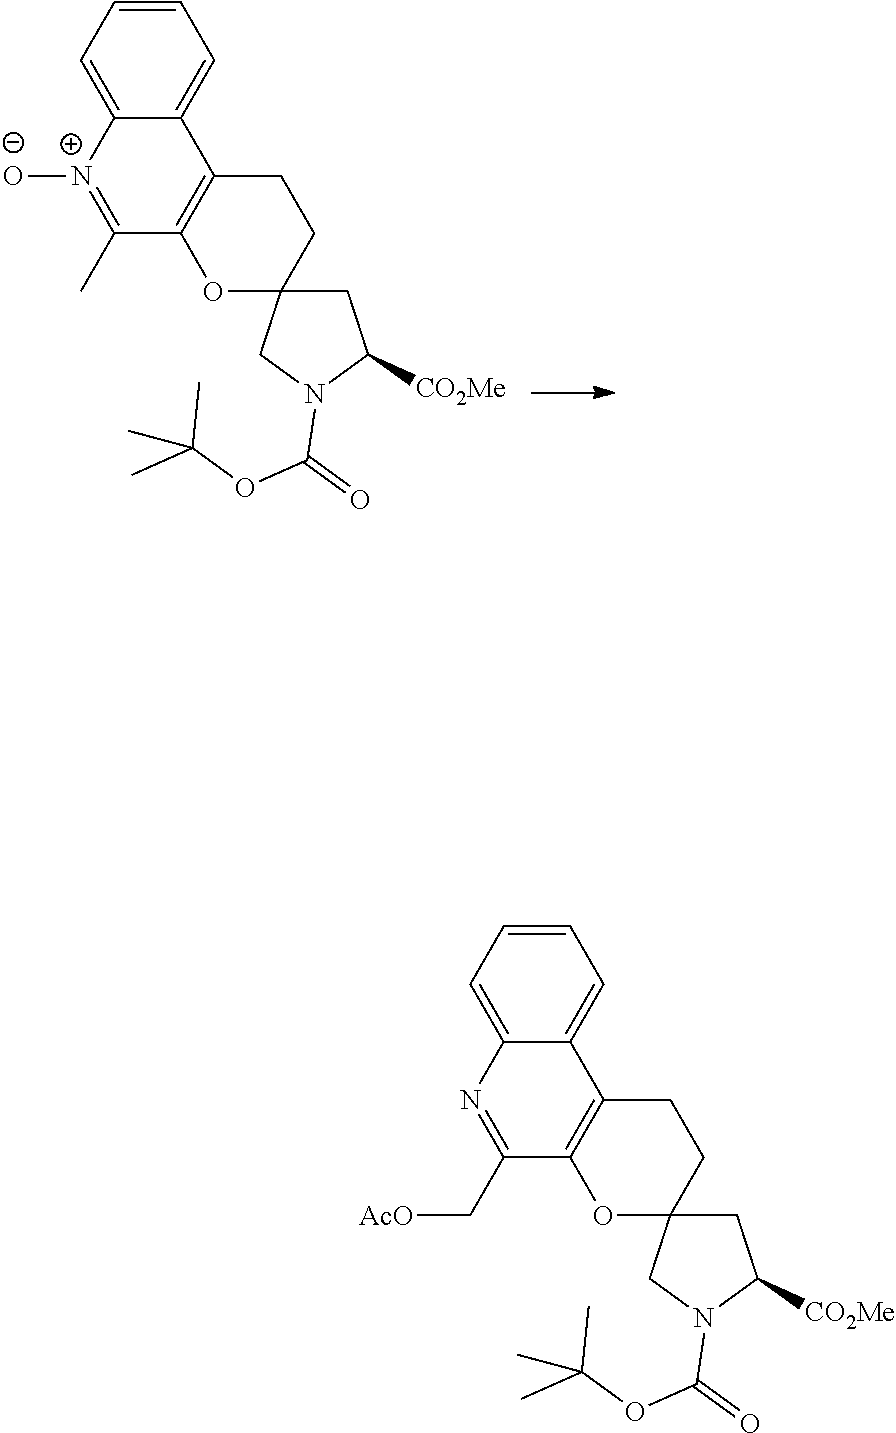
C1C2(CN(C(OC(C)(C)C)=O)C1[CO2Me])CCC1=C(O2)C(C)=[N+]([O-])C2=CC=CC=C12.C1C2(CN(C(OC(C)(C)C)=O)C1[CO2Me])CCC1=C(O2)C(C[AcO])=NC2=CC=CC=C12
